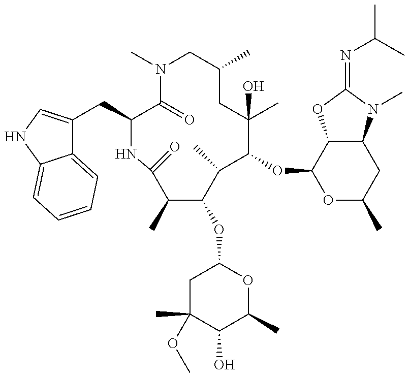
C12=CC=CC=C1NC=C2CC1C(=O)N(C)CC(C)CC(C)(O)C(OC2OC(C)CC3C2OC(=NC(C)C)N3C)C(C)C(OC2CC(OC)(C)C(O)C(C)O2)C(C)C(=O)N1
